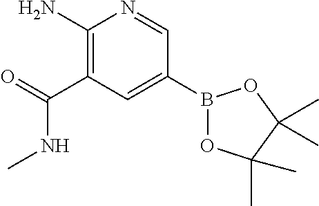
C1(N)=C(C(=O)NC)C=C(B2OC(C)(C)C(C)(C)O2)C=N1
